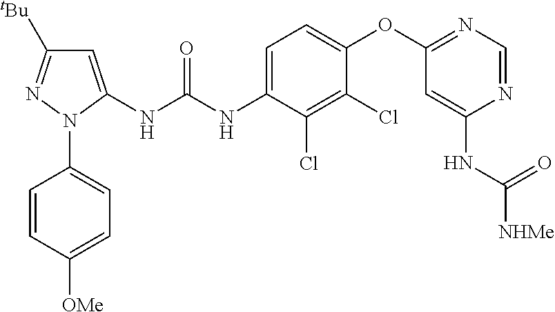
C1=C(NC(NC2=CC=C(OC3=NC=NC(NC([NHMe])=O)=C3)C(Cl)=C2Cl)=O)N(C2=CC=C([OMe])C=C2)N=C1[tBu]
